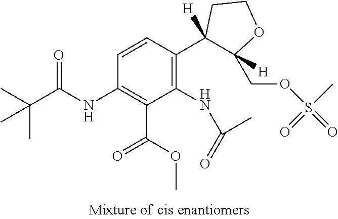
C1(NC(C(C)(C)C)=O)=C(C(=O)OC)C(NC(=O)C)=C(C2([H])C([H])(COS(=O)(C)=O)OCC2)C=C1
